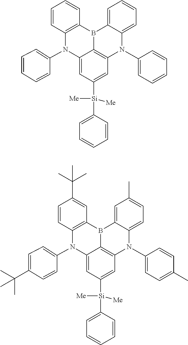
C12=C(B3C4=C(N(C5=CC=CC=C5)C5=CC=CC=C35)C=C([Si](C3=CC=CC=C3)([Me])[Me])C=C4N1C1=CC=CC=C1)C=CC=C2.C12=C(B3C4=C(N(C5=CC=C(C)C=C5)C5=CC=C(C)C=C35)C=C([Si](C3=CC=CC=C3)([Me])[Me])C=C4N1C1=CC=C(C(C)(C)C)C=C1)C=C(C(C)(C)C)C=C2
